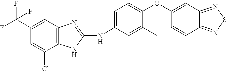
C1=C(Cl)C2=C(C=C1C(F)(F)F)N=C(NC1=CC=C(OC3=CC4=NSN=C4C=C3)C(C)=C1)N2
